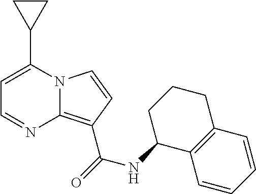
N12C(=C(C(=O)NC3C4=C(CCC3)C=CC=C4)C=C1)N=CC=C2C1CC1
